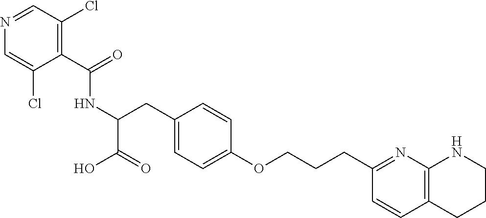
C(NC(C(=O)O)CC1=CC=C(OCCCC2=NC3=C(C=C2)CCCN3)C=C1)(C1=C(Cl)C=NC=C1Cl)=O
